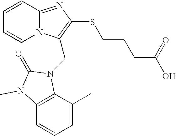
C1=CC2=NC(SCCCC(O)=O)=C(CN3C4=C(C=CC=C4C)N(C)C3=O)N2C=C1
